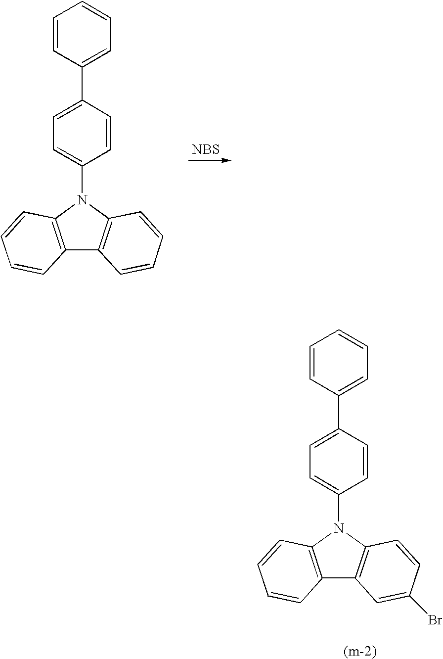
C12=C(N(C3=CC=C(C4=CC=CC=C4)C=C3)C3=C1C=C(Br)C=C3)C=CC=C2.C1=CC(C2=CC=C(N3C4=C(C5=C3C=CC=C5)C=CC=C4)C=C2)=CC=C1.[NBS]
